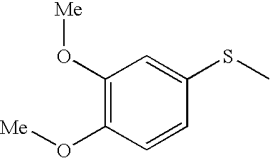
C1(O[Me])=C(O[Me])C=CC(SC)=C1
